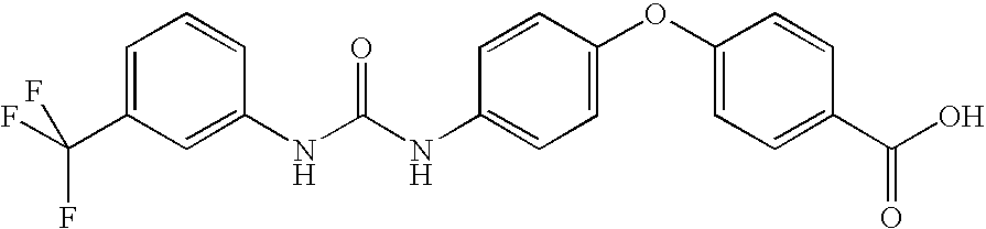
C1=C(C(F)(F)F)C=C(NC(NC2=CC=C(OC3=CC=C(C(O)=O)C=C3)C=C2)=O)C=C1
